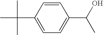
C1=CC(C(C)(C)C)=CC=C1C(O)C
